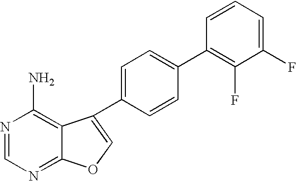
N1=CN=C2C(=C1N)C(C1=CC=C(C3=C(F)C(F)=CC=C3)C=C1)=CO2
